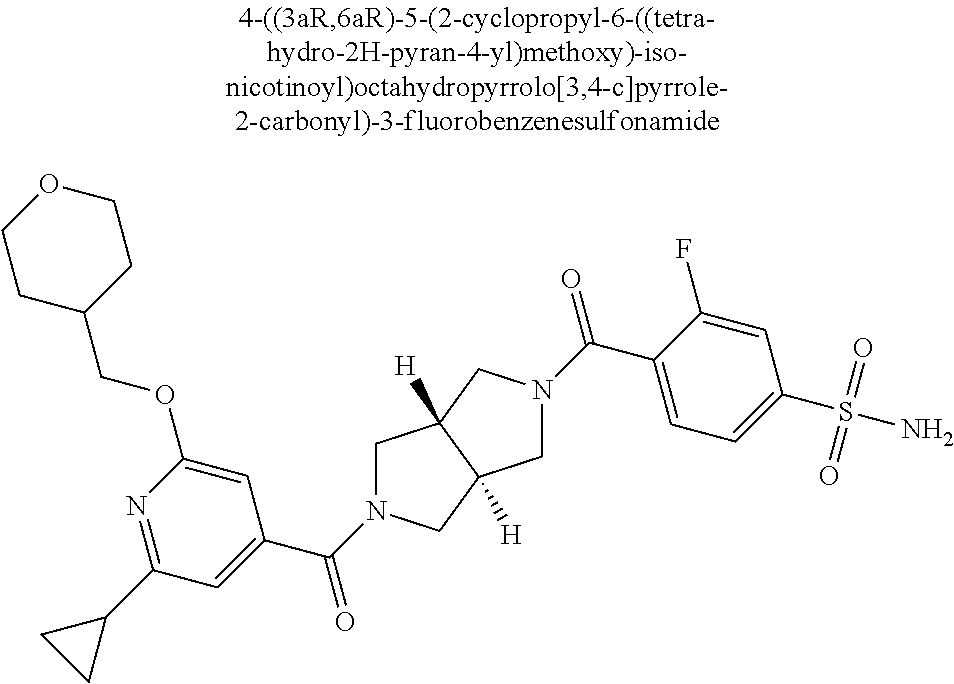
C1=C(OCC2CCOCC2)N=C(C2CC2)C=C1C(N1CC2([H])C([H])(C1)CN(C(C1=CC=C(S(N)(=O)=O)C=C1F)=O)C2)=O
